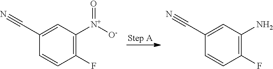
C1(F)=C([N+]([O-])=O)C=C(C#N)C=C1.C1(F)=C(N)C=C(C#N)C=C1
